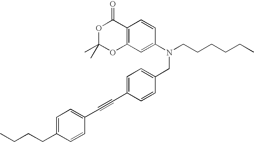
C1=C(CCCC)C=CC(C#CC2=CC=C(CN(C3=CC4=C(C=C3)C(=O)OC(C)(C)O4)CCCCCC)C=C2)=C1
